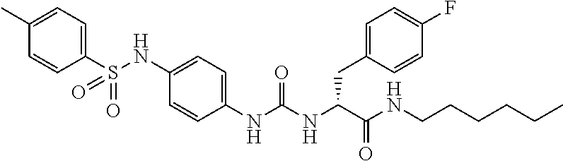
C1(C)=CC=C(S(NC2=CC=C(NC(NC(C(NCCCCCC)=O)CC3=CC=C(F)C=C3)=O)C=C2)(=O)=O)C=C1
